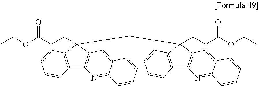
C12=C(C(CCC(=O)OCC)(CC3(CCC(=O)OCC)C4=C(C5=C3C=CC=C5)N=C3C(=C4)C=CC=C3)C3=C1N=C1C(=C3)C=CC=C1)C=CC=C2
